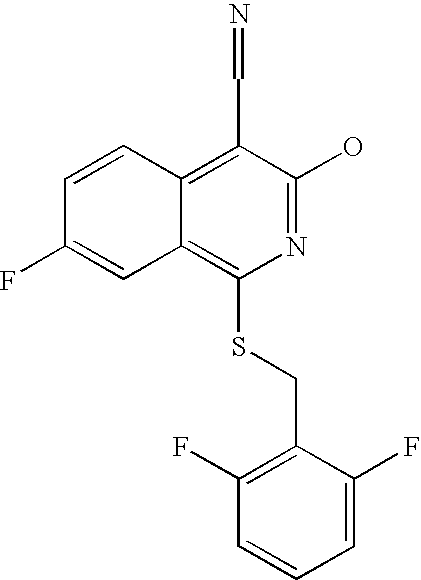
C1=CC2=C(C=N)C(O)=NC(SCC3=C(F)C=CC=C3F)=C2C=C1F
